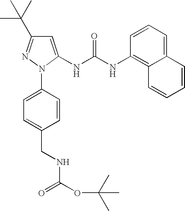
C1=C(NC(NC2=C3C(=CC=C2)C=CC=C3)=O)N(C2=CC=C(CNC(OC(C)(C)C)=O)C=C2)N=C1C(C)(C)C
